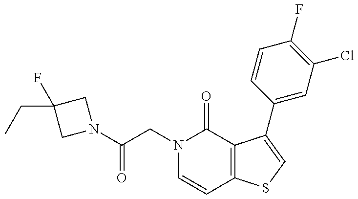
N1(C(CN2C=CC3=C(C2=O)C(C2=CC(Cl)=C(F)C=C2)=CS3)=O)CC(F)(CC)C1
